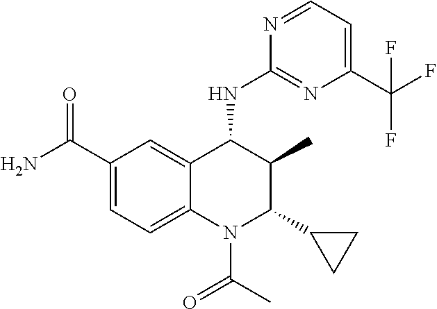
C1(C(N)=O)=CC=C2C(=C1)C(NC1=NC(C(F)(F)F)=CC=N1)C(C)C(C1CC1)N2C(C)=O
